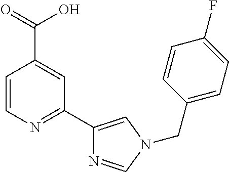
C1=CN=C(C2=CN(CC3=CC=C(F)C=C3)C=N2)C=C1C(=O)O
